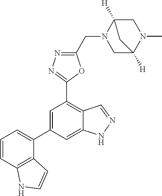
C1C2([H])N(CC3=NN=C(C4=C5C(=CC(C6=CC=CC7=C6C=CN7)=C4)NN=C5)O3)CC([H])(N1C)C2
